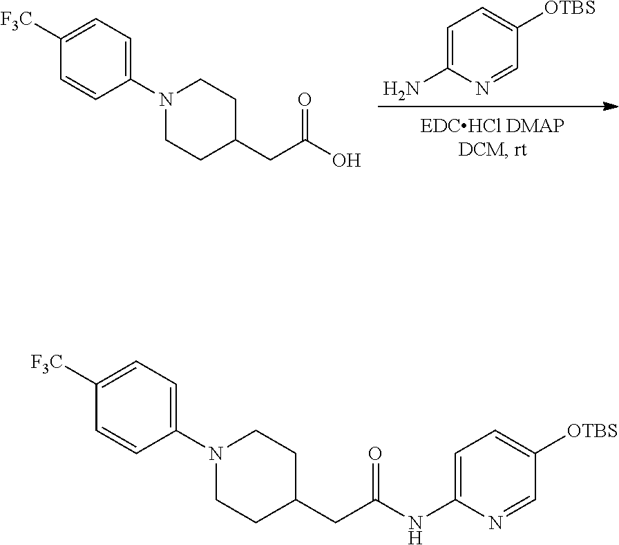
C1=C(N)N=CC([OTBS])=C1.C1([F3C])=CC=C(N2CCC(CC(O)=O)CC2)C=C1.C1([F3C])=CC=C(N2CCC(CC(NC3=CC=C([OTBS])C=N3)=O)CC2)C=C1
